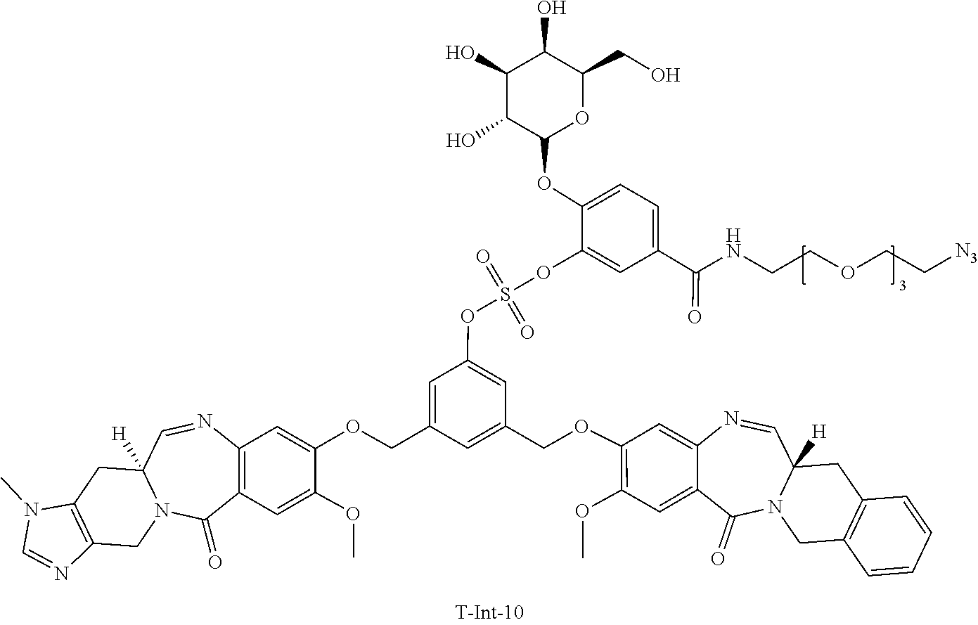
C1=NC2=C(N1C)CC1([H])C=NC3=C(C(=O)N1C2)C=C(OC)C(OCC1=CC(OS(OC2=CC(C(=O)NCCOCC[N3])=CC=C2OC2C(O)C(O)C(O)C(CO)O2)(=O)=O)=CC(COC2=C(OC)C=C4C(=C2)N=CC2([H])CC5=C(CN2C4=O)C=CC=C5)=C1)=C3
